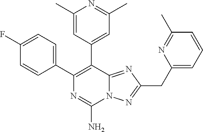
N12C(=NC(CC3=CC=CC(C)=N3)=N1)C(C1=CC(C)=NC(C)=C1)=C(C1=CC=C(F)C=C1)N=C2N
